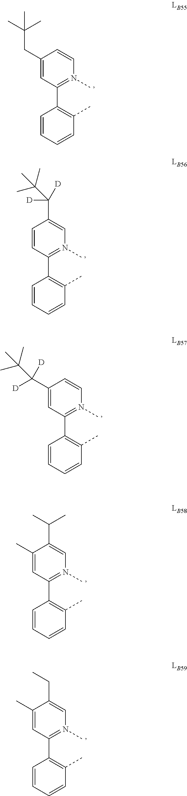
C1(CC(C)(C)C)=CC(C2=C(C)C=CC=C2)=N(C)C=C1.C1=CC(C2=C(C)C=CC=C2)=N(C)C=C1C([D])([D])C(C)(C)C.C1(C(C(C)(C)C)([D])[D])=CC(C2=C(C)C=CC=C2)=N(C)C=C1.C1(C)=CC(C2=C(C)C=CC=C2)=N(C)C=C1C(C)C.C1(C)=CC(C2=C(C)C=CC=C2)=N(C)C=C1CC
